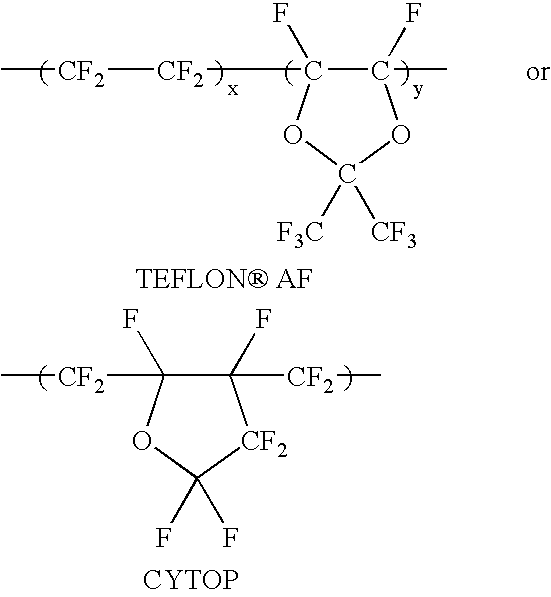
C[CF2][CF2]C1(F)C(F)(C)OC([F3C])([CF3])O1.C1(F)([CF2]C)C(F)([CF2]C)OC(F)(F)[CF2]1.[CYTOP]
